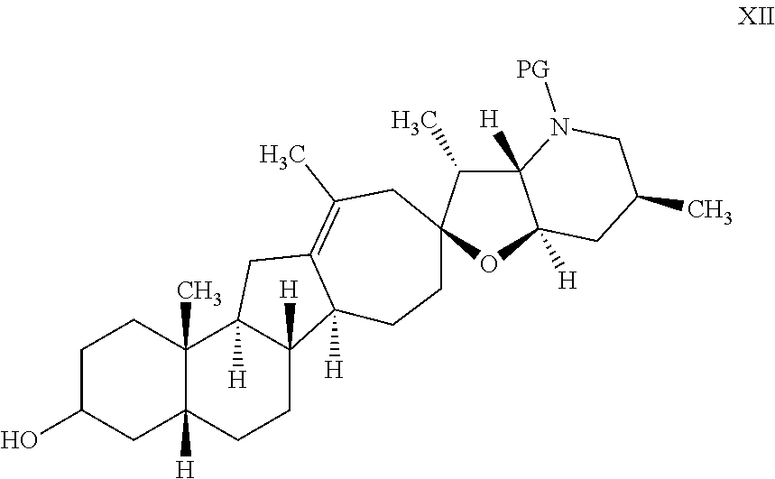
C1C(O)CC2([H])C(C)(C1)C1([H])C([H])(CC2)C2([H])C(=C(C)CC3(CC2)C(C)C2([H])C([H])(O3)CC(C)CN2[PG])C1
